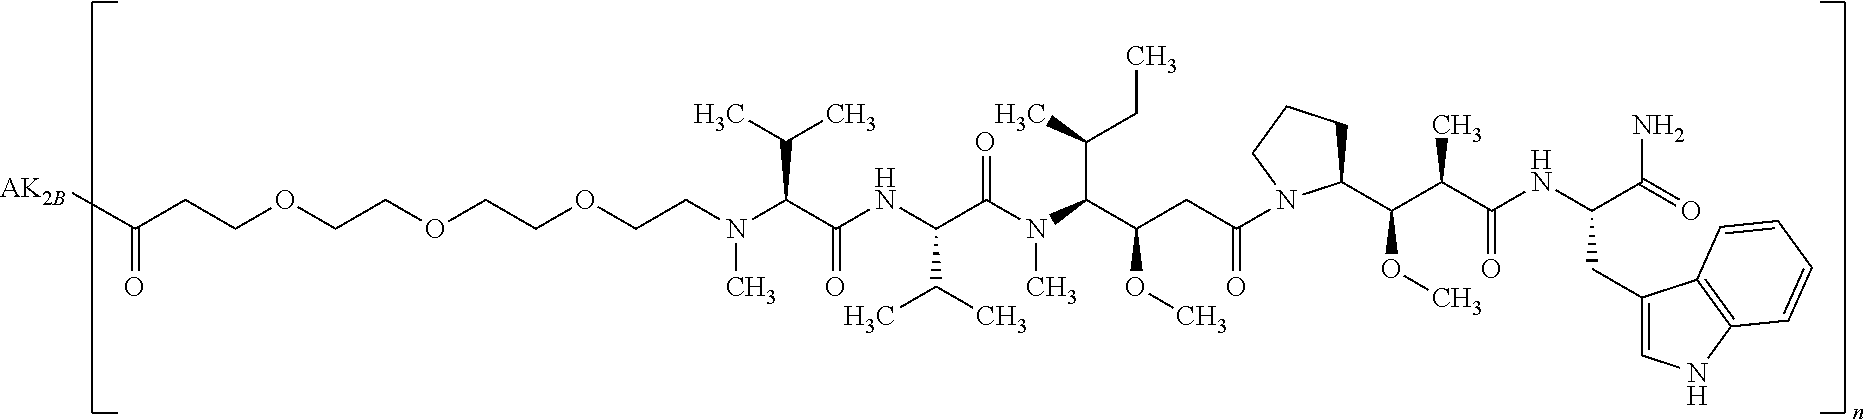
C(COCCC([AK2B])=O)OCCOCCN(C(C(NC(C(N(C)C(C(CC)C)C(CC(=O)N1C(C(C(C(NC(C(=O)N)CC2=CNC3=C2C=CC=C3)=O)C)OC)CCC1)OC)=O)C(C)C)=O)C(C)C)C
